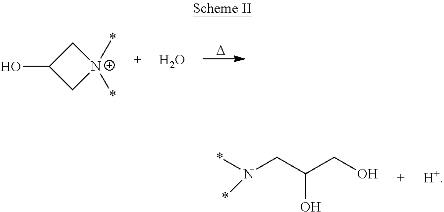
[D].C1C(O)C[N+]1(*)*.O.N(CC(CO)O)(*)*.[H+]
